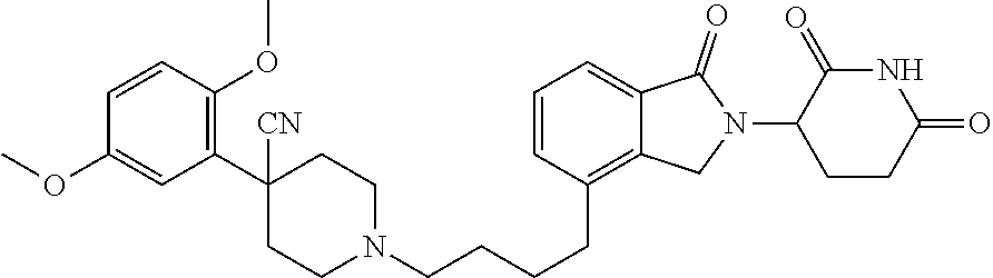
C1=CC(CCCCN2CCC([CN])(C3=C(OC)C=CC(OC)=C3)CC2)=C2C(=C1)C(=O)N(C1C(=O)NC(=O)CC1)C2
